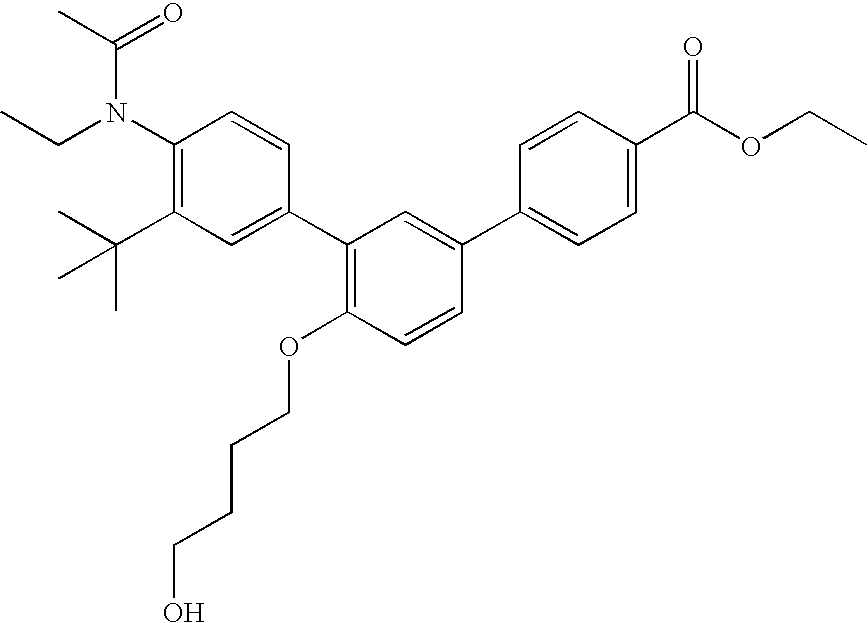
C1(N(CC)C(C)=O)=C(C(C)(C)C)C=C(C2=C(OCCCCO)C=CC(C3=CC=C(C(OCC)=O)C=C3)=C2)C=C1
